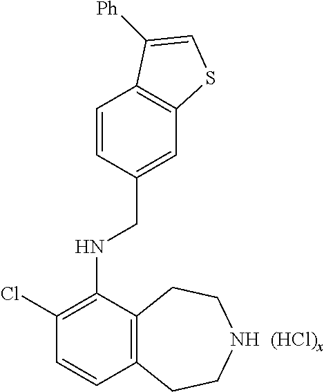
C12=C(C(NCC3=CC4=C(C=C3)C([Ph])=CS4)=C(Cl)C=C1)CCNCC2
